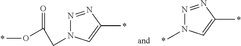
N1=NC(C)=CN1CC(=O)OC.N1=NC(C)=CN1C
